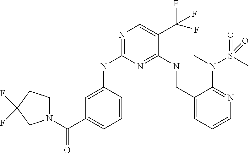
C1(NC2=NC=C(C(F)(F)F)C(NCC3=CC=CN=C3N(S(C)(=O)=O)C)=N2)=CC(C(N2CCC(F)(F)C2)=O)=CC=C1
